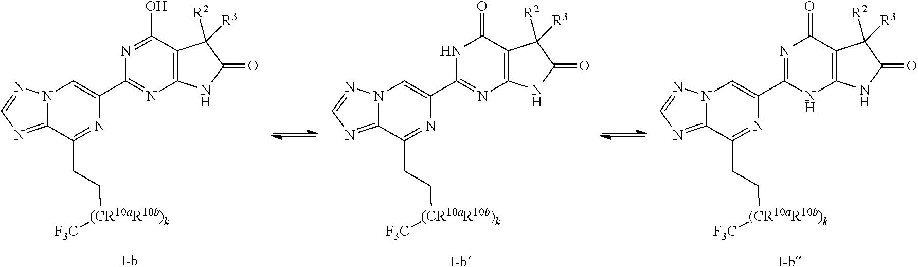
C12=NC=NN1C=C(C1=NC3=C(C(=O)N1)C([R2])([R3])C(=O)N3)N=C2CC[(CR10aR10b)k][F3C].[I-b].C12=NC=NN1C=C(C1=NC3=C(C(O)=N1)C([R2])([R3])C(=O)N3)N=C2CC[(CR10aR10b)k][F3C].[I-b].C12=NC=NN1C=C(C1=NC(=O)C3=C(N1)NC(=O)C3([R2])[R3])N=C2CC[(CR10aR10b)k][F3C].[I-b]
